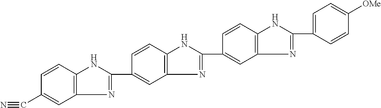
C1(C#N)=CC2=C(C=C1)NC(C1=CC3=C(C=C1)NC(C1=CC4=C(C=C1)NC(C1=CC=C([OMe])C=C1)=N4)=N3)=N2
